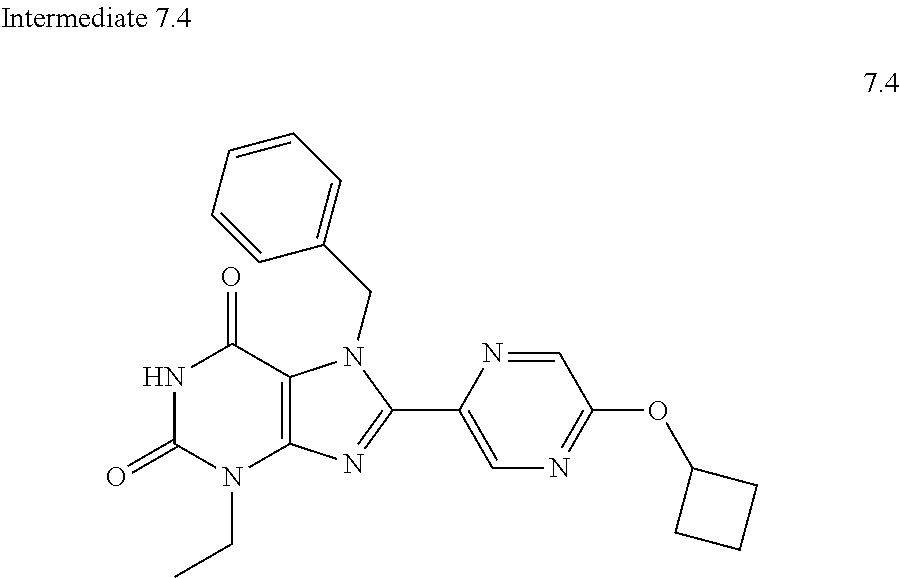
C1=NC(C2=NC3=C(C(=O)NC(=O)N3CC)N2CC2=CC=CC=C2)=CN=C1OC1CCC1
